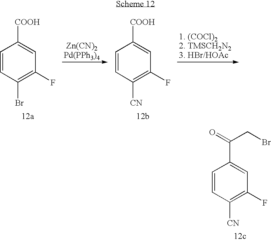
C1=CC(Br)=C(F)C=C1[COOH].C1=CC([CN])=C(F)C=C1[COOH].C1=CC([CN])=C(F)C=C1C(CBr)=O
